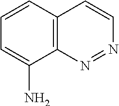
C1=CC2=C(C(N)=C1)N=NC=C2
